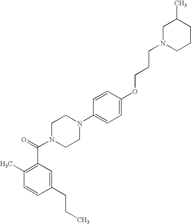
C1=CC(CCC)=CC(C(N2CCN(C3=CC=C(OCCCN4CCCC(C)C4)C=C3)CC2)=O)=C1C
